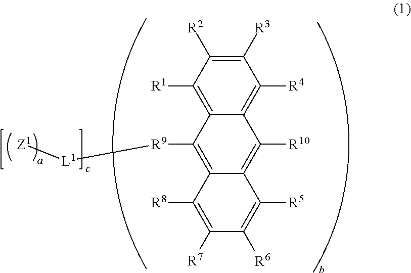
C1([R1])=C2C(=C([R4])C([R3])=C1[R2])C([R10])=C1C(=C2[R9][L1][Z1])C([R8])=C([R7])C([R6])=C1[R5]
